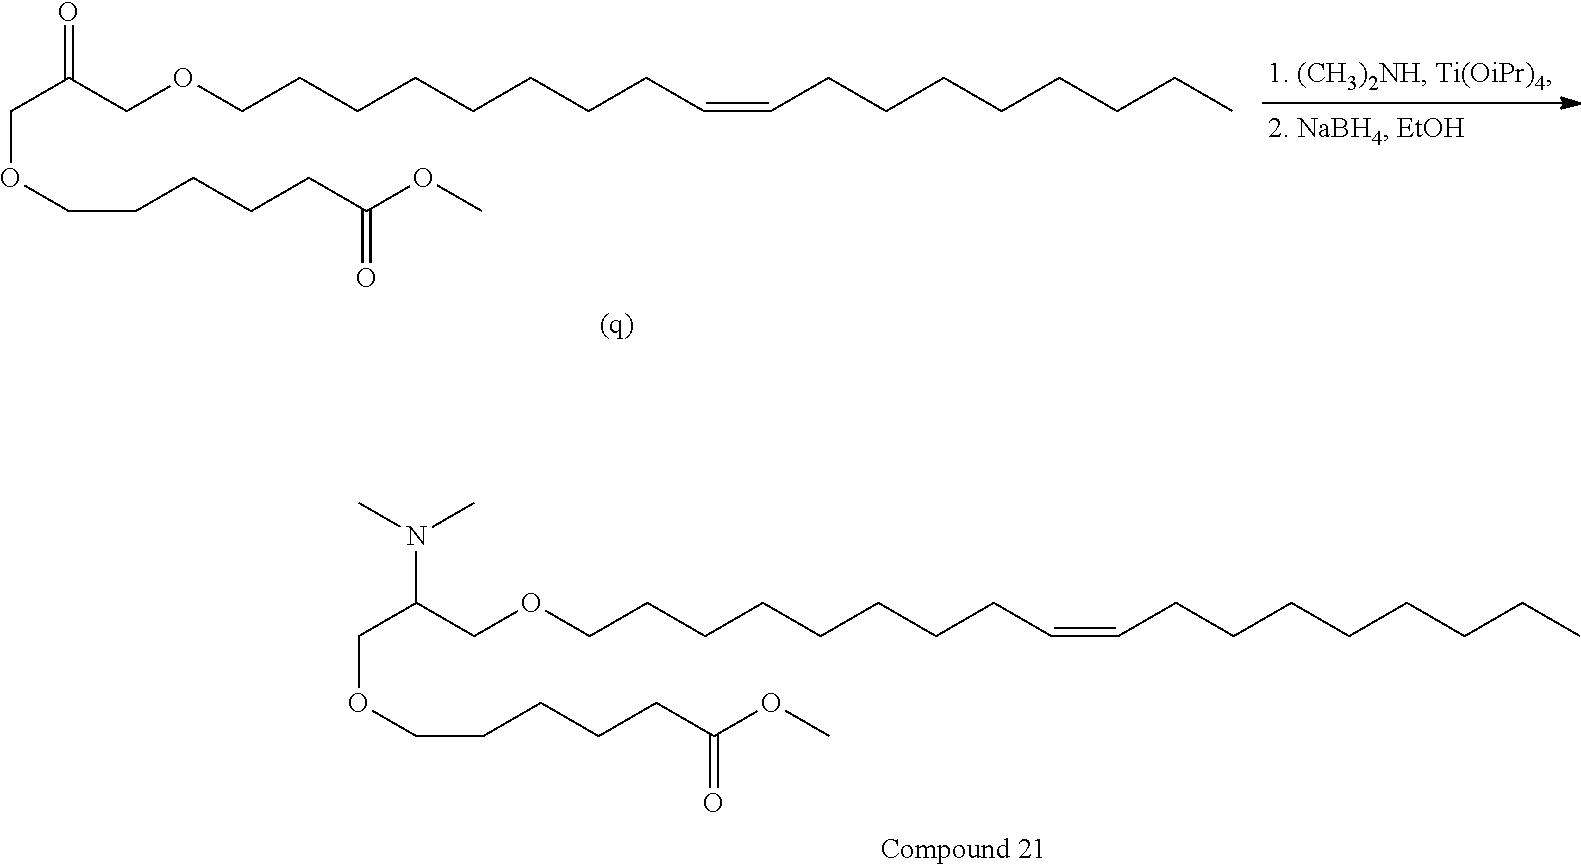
C(C(COCCCCCCCCC=CCCCCCCCC)=O)OCCCCCC(OC)=O.C(C(COCCCCCCCCC=CCCCCCCCC)N(C)C)OCCCCCC(OC)=O
